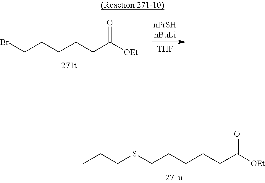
[THF].BrCCCCCC([OEt])=O.CCCSCCCCCC([OEt])=O
